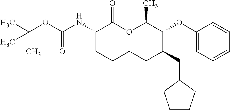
C1(NC(OC(C)(C)C)=O)CCCCC(CC2CCCC2)C(OC2=CC=CC=C2)C(C)OC1=O
